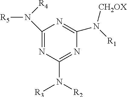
C1(N([R4])[R5])=NC(N([R2])[R3])=NC(N([CH2OX])[R1])=N1
